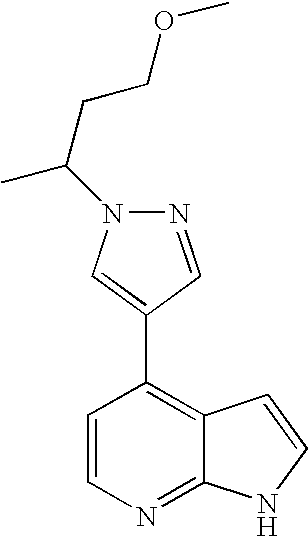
N1=CC(C2=C3C(=NC=C2)NC=C3)=CN1C(CCOC)C
